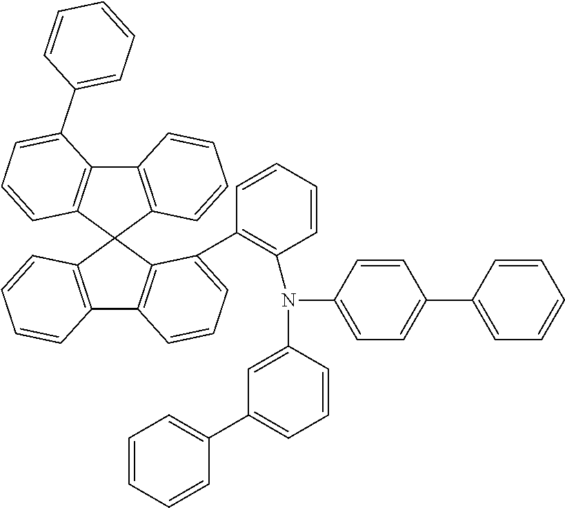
C12=C(C3(C4=C1C(C1=CC=CC=C1)=CC=C4)C1=C(C4=C3C(C3=C(N(C5=CC=C(C6=CC=CC=C6)C=C5)C5=CC(C6=CC=CC=C6)=CC=C5)C=CC=C3)=CC=C4)C=CC=C1)C=CC=C2
